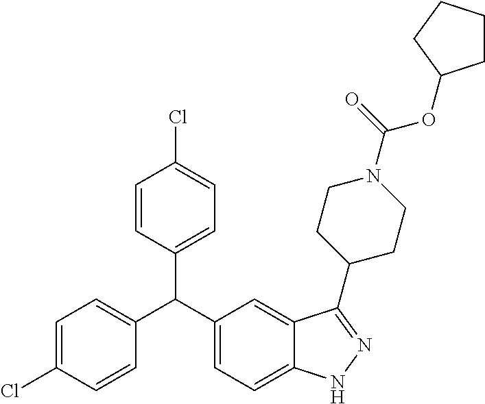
C1=C(C(C2=CC=C3C(=C2)C(C2CCN(C(OC4CCCC4)=O)CC2)=NN3)C2=CC=C(Cl)C=C2)C=CC(Cl)=C1
